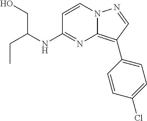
CCC(CO)NC1=NC2=C(C3=CC=C(Cl)C=C3)C=NN2C=C1
